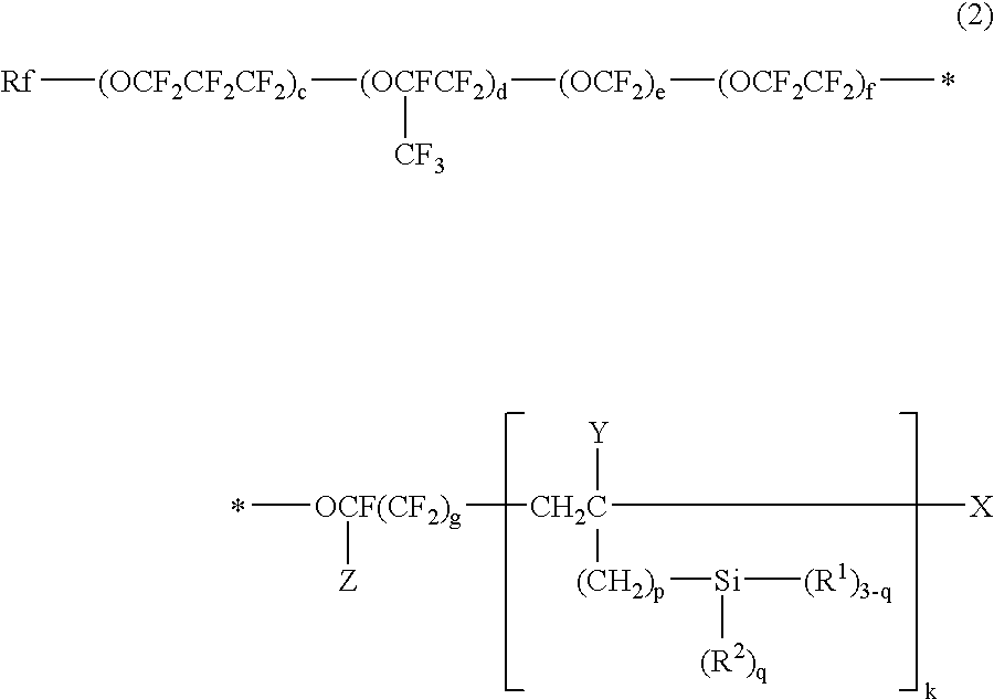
[Rf][(OCF2CF2CF2)c][(OCFCF2)d]([(OCF2)e][(OCF2CF2)f]C)[CF3].C[OCF(CF2)g]([CH2C]([X])([Y])[(CH2)p][Si]([(R1)3-q])[(R2)q])[Z]
